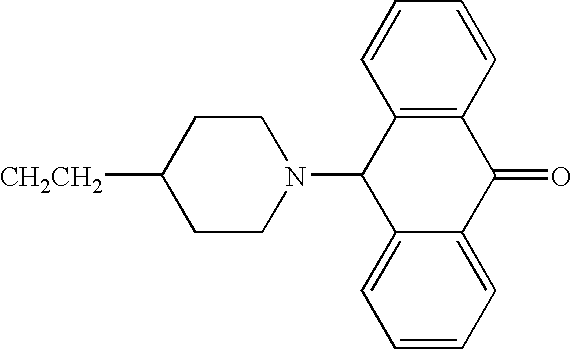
[CH2CH2]C1CCN(C2C3=CC=CC=C3C(=O)C3=C2C=CC=C3)CC1
